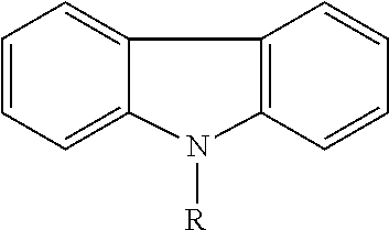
C1=CC=C2C(=C1)C1=C(C=CC=C1)N2[R]
